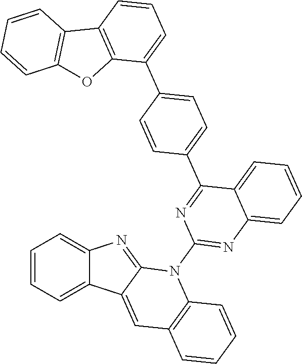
C1=CC=C2C(=C1)N=C1C2=CC2=C(N1C1=NC3=CC=CC=C3C(C3=CC=C(C4=CC=CC5=C4OC4=C5C=CC=C4)C=C3)=N1)C=CC=C2
